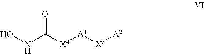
ONC([X4][A1][X5][A2])=O
